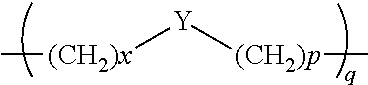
[(CH2)x]([Y][(CH2)p]C)C
